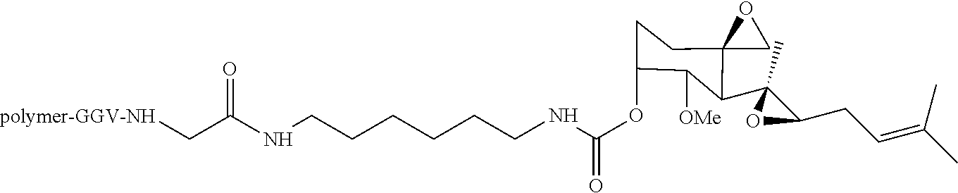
[polymer-GGV-NH]CC(NCCCCCCNC(OC1CCC2(C(C3(C)C(CC=C(C)C)O3)C1[OMe])CO2)=O)=O
